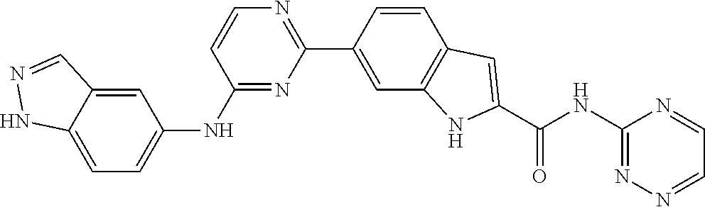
C1(NC2=CC=C3C(=C2)C=NN3)=NC(C2=CC3=C(C=C2)C=C(C(NC2=NN=CC=N2)=O)N3)=NC=C1
